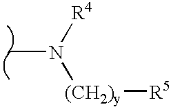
CN([R4])[(CH2)y][R5]
